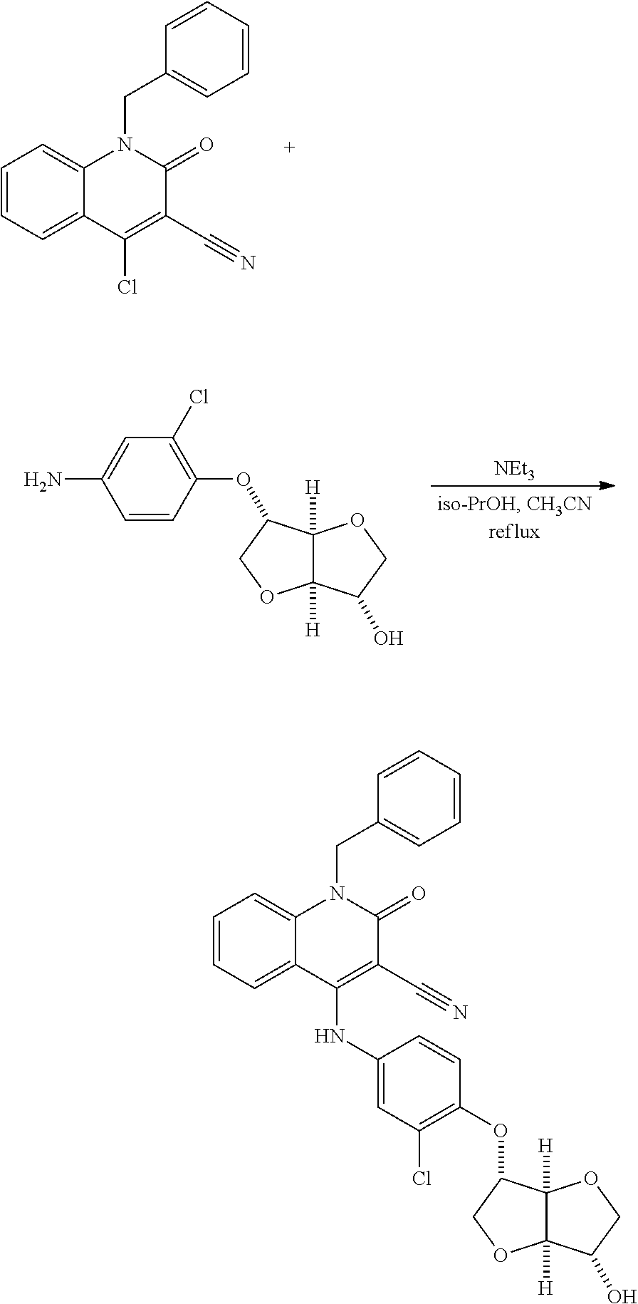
C1=CC=C2C(=C1)N(CC1=CC=CC=C1)C(=O)C(C#N)=C2Cl.[NEt3].C12([H])C([H])(C(O)CO1)OCC2OC1=C(Cl)C=C(N)C=C1.C1=CC=C2C(=C1)N(CC1=CC=CC=C1)C(=O)C(C#N)=C2NC1=CC(Cl)=C(OC2C3([H])C([H])(OC2)C(O)CO3)C=C1
